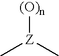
[(O)n][Z](C)C
